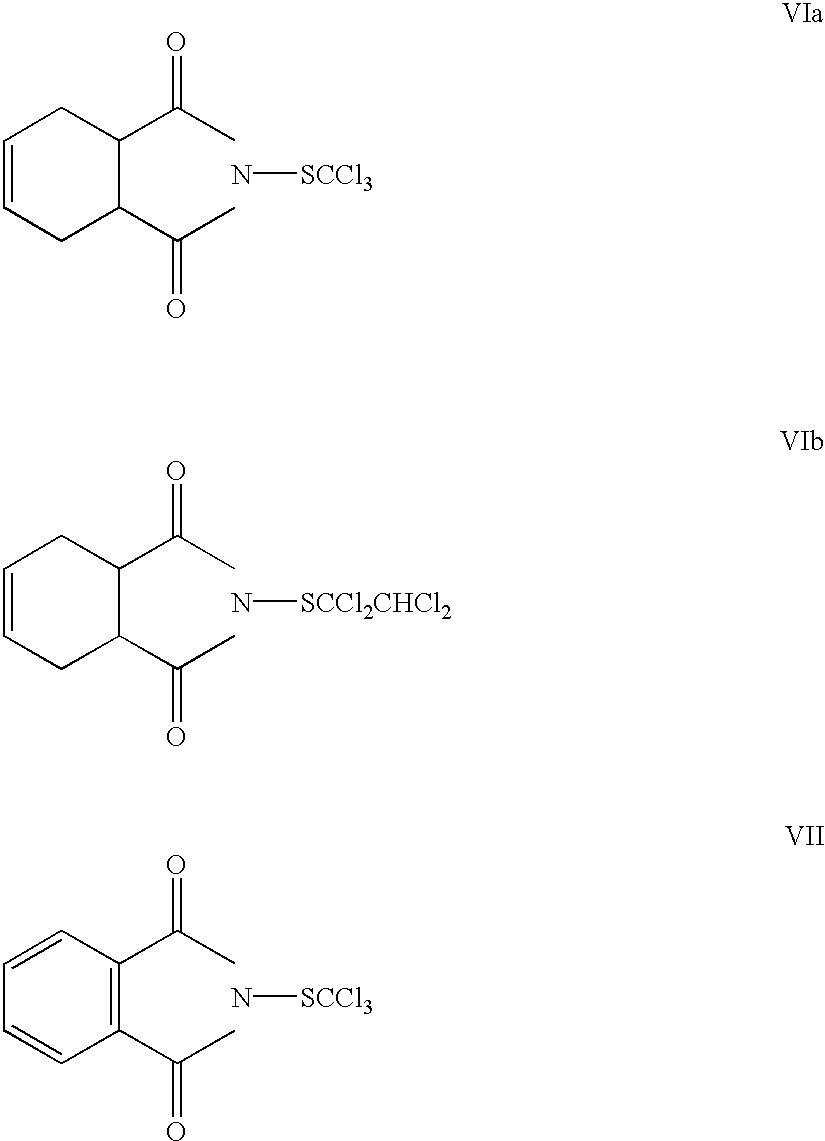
C1=CCC(C(C)=O)C(C(C)=O)C1.N[SCCl3].C1=CCC(C(C)=O)C(C(C)=O)C1.N[SCCl2CHCl2].C1=CC(C(C)=O)=C(C(C)=O)C=C1.N[SCCl3]
